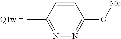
C1=CC(C)=NN=C1O[Me]
